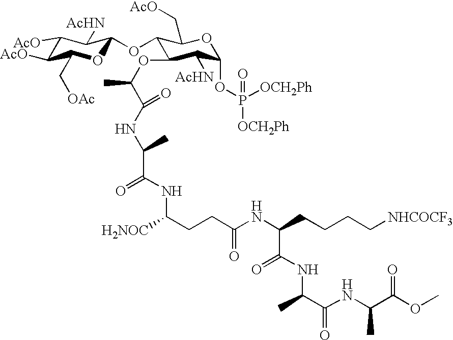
C1([AcO])C([AcO])C(C[OAc])OC(OC2C(OC(C)C(NC(C(NC([H2NOC])CCC(NC(CCCC[NHCOCF3])C(NC(C)C(NC(C(OC)=O)C)=O)=O)=O)=O)C)=O)C([AcHN])C(OP([OCH2Ph])(=O)[OCH2Ph])OC2C[AcO])C1[AcHN]
